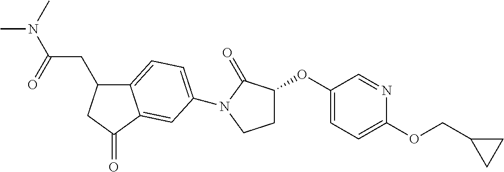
C12=CC=C(N3C(=O)C(OC4=CC=C(OCC5CC5)N=C4)CC3)C=C1C(=O)CC2CC(=O)N(C)C
